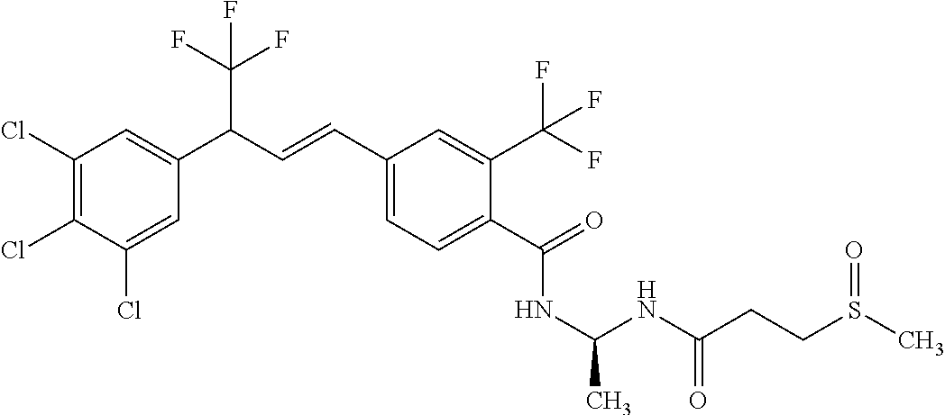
C1(Cl)=C(Cl)C(Cl)=CC(C(C=CC2=CC=C(C(=O)NC(C)NC(CCS(C)=O)=O)C(C(F)(F)F)=C2)C(F)(F)F)=C1
